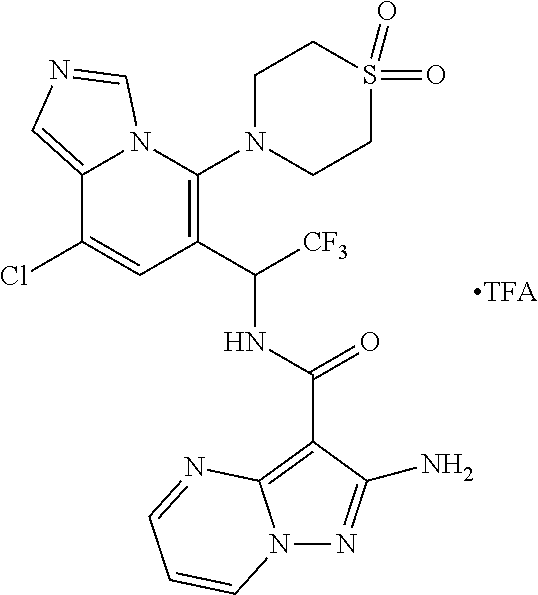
C12=CN=CN1C(N1CCS(=O)(=O)CC1)=C(C(NC(=O)C1=C3N(N=C1N)C=CC=N3)[CF3])C=C2Cl
